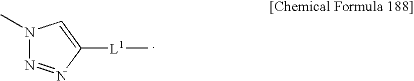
N1(C)N=NC([L1]C)=C1
